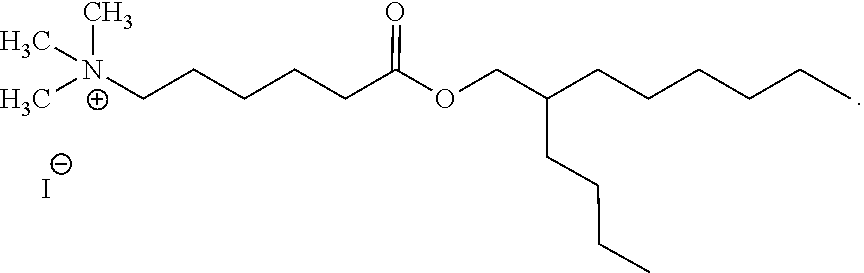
[N+](C)(CCCCCC(=O)OCC(CCCC)CCCCCC)(C)C.[I-]
